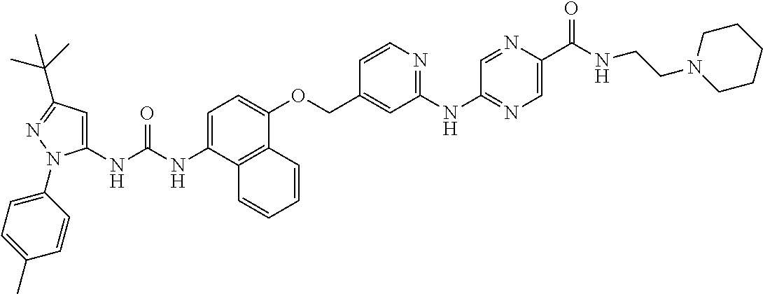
N(C1=CC=C(OCC2=CC(NC3=NC=C(C(NCCN4CCCCC4)=O)N=C3)=NC=C2)C2=C1C=CC=C2)C(=O)NC1=CC(C(C)(C)C)=NN1C1=CC=C(C)C=C1
